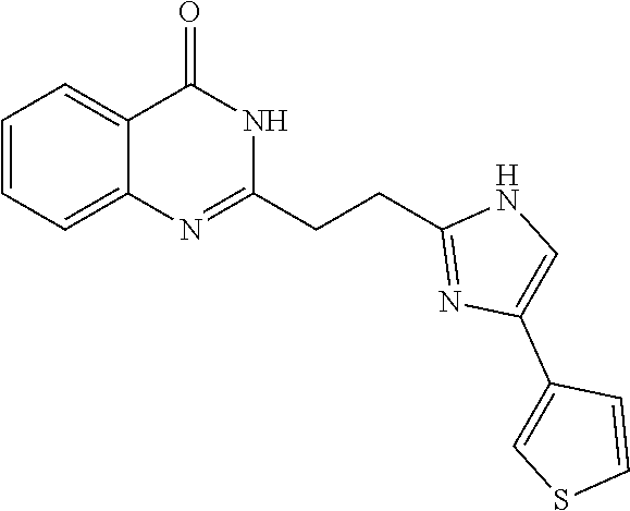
C1=CC=C2C(=C1)C(=O)NC(CCC1=NC(C3=CSC=C3)=CN1)=N2
